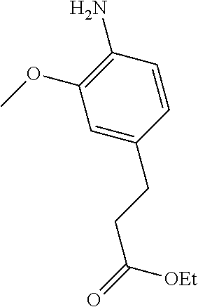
C1=C(CCC(=O)[OEt])C=CC(N)=C1OC
